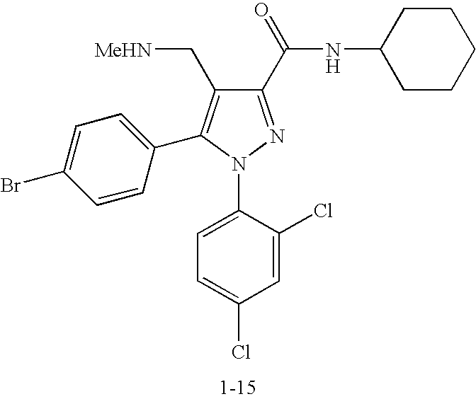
C1(C(NC2CCCCC2)=O)=NN(C2=CC=C(Cl)C=C2Cl)C(C2=CC=C(Br)C=C2)=C1C[MeHN]
